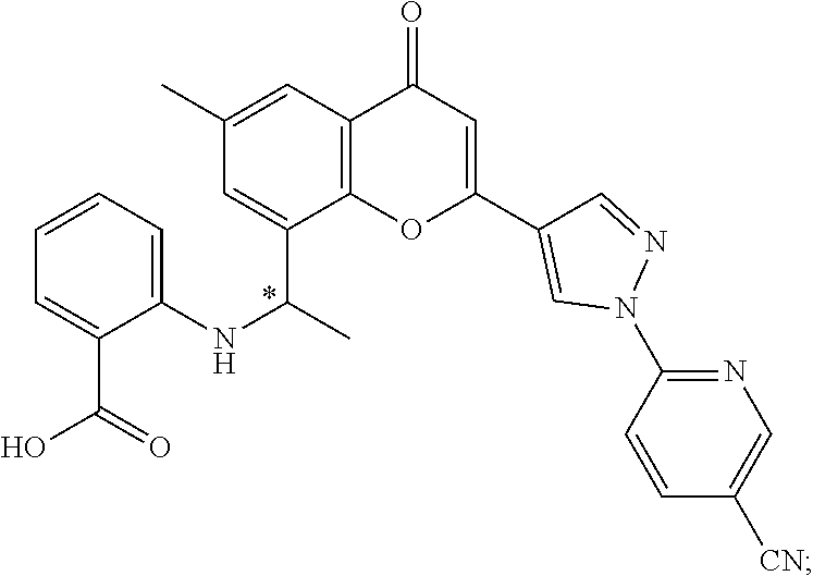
C1=CC=C(NC(C)C2=CC(C)=CC3=C2OC(C2=CN(C4=NC=C([CN])C=C4)N=C2)=CC3=O)C(C(O)=O)=C1
